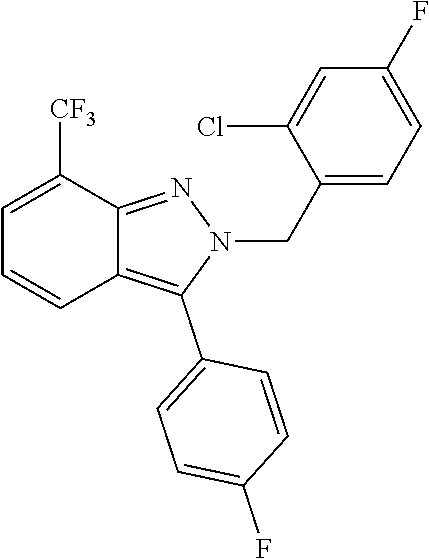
C1(CN2N=C3C(=C2C2=CC=C(F)C=C2)C=CC=C3[CF3])=CC=C(F)C=C1Cl
